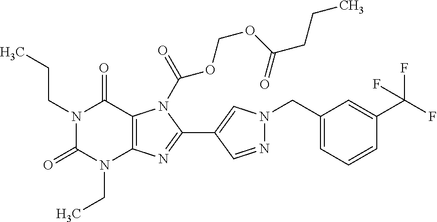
N1(CCC)C(=O)N(CC)C2=C(C1=O)N(C(=O)OCOC(=O)CCC)C(C1=CN(CC3=CC=CC(C(F)(F)F)=C3)N=C1)=N2
